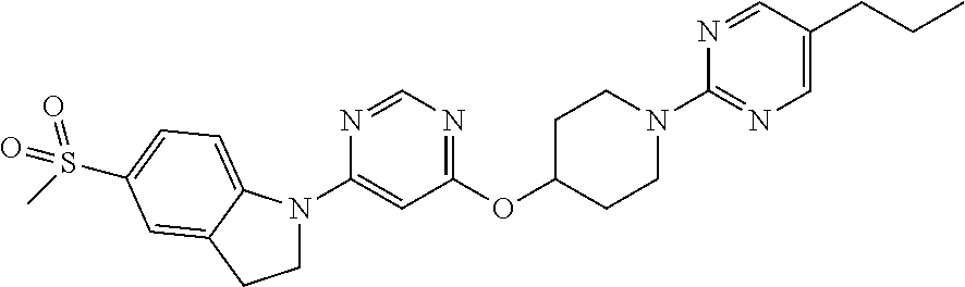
C1N(C2=CC(OC3CCN(C4=NC=C(CCC)C=N4)CC3)=NC=N2)C2=CC=C(S(C)(=O)=O)C=C2C1
